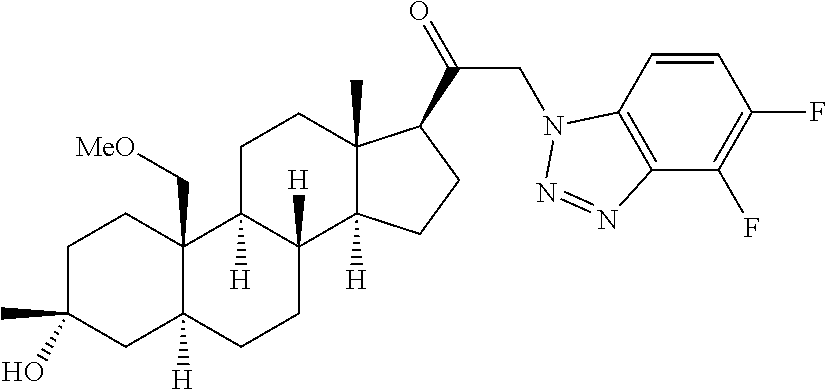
C1C(C)(O)CC2([H])C(C[MeO])(C1)C1([H])C([H])(CC2)C2([H])C(C)(CC1)C(C(=O)CN1C3=C(C(F)=C(F)C=C3)N=N1)CC2
